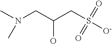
N(CC(CS([O-])(=O)=O)O)(C)C
